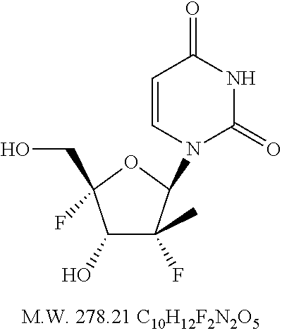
C1=CN(C2C(F)(C)C(O)C(CO)(F)O2)C(=O)NC1=O
